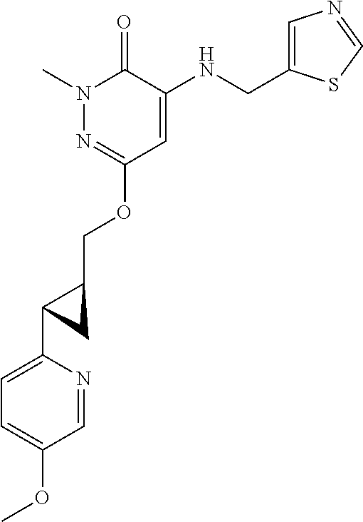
N1(C)N=C(OCC2CC2C2=CC=C(OC)C=N2)C=C(NCC2=CN=CS2)C1=O
